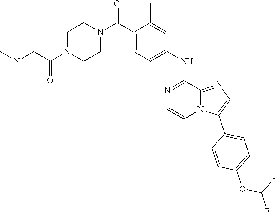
C1(C2=CC=C(OC(F)F)C=C2)=CN=C2C(NC3=CC=C(C(N4CCN(C(=O)CN(C)C)CC4)=O)C(C)=C3)=NC=CN12
